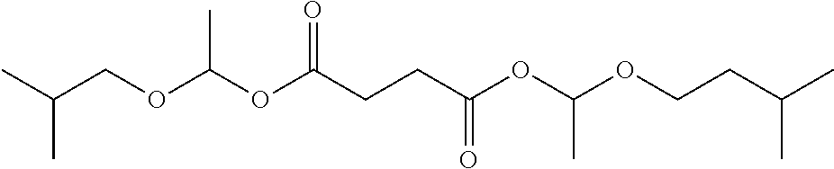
C(COC(OC(CCC(OC(OCCC(C)C)C)=O)=O)C)(C)C
